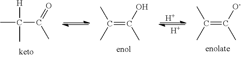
C(=C(O)C)(C)C.C(=C([O-])C)(C)C.[H].[H].CC(C(=O)C)([H])C
